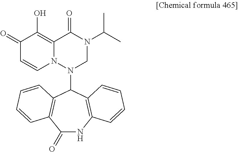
C1(=O)C=CN2C(=C1O)C(=O)N(C(C)C)CN2C1C2=C(C(=O)NC3=C1C=CC=C3)C=CC=C2
